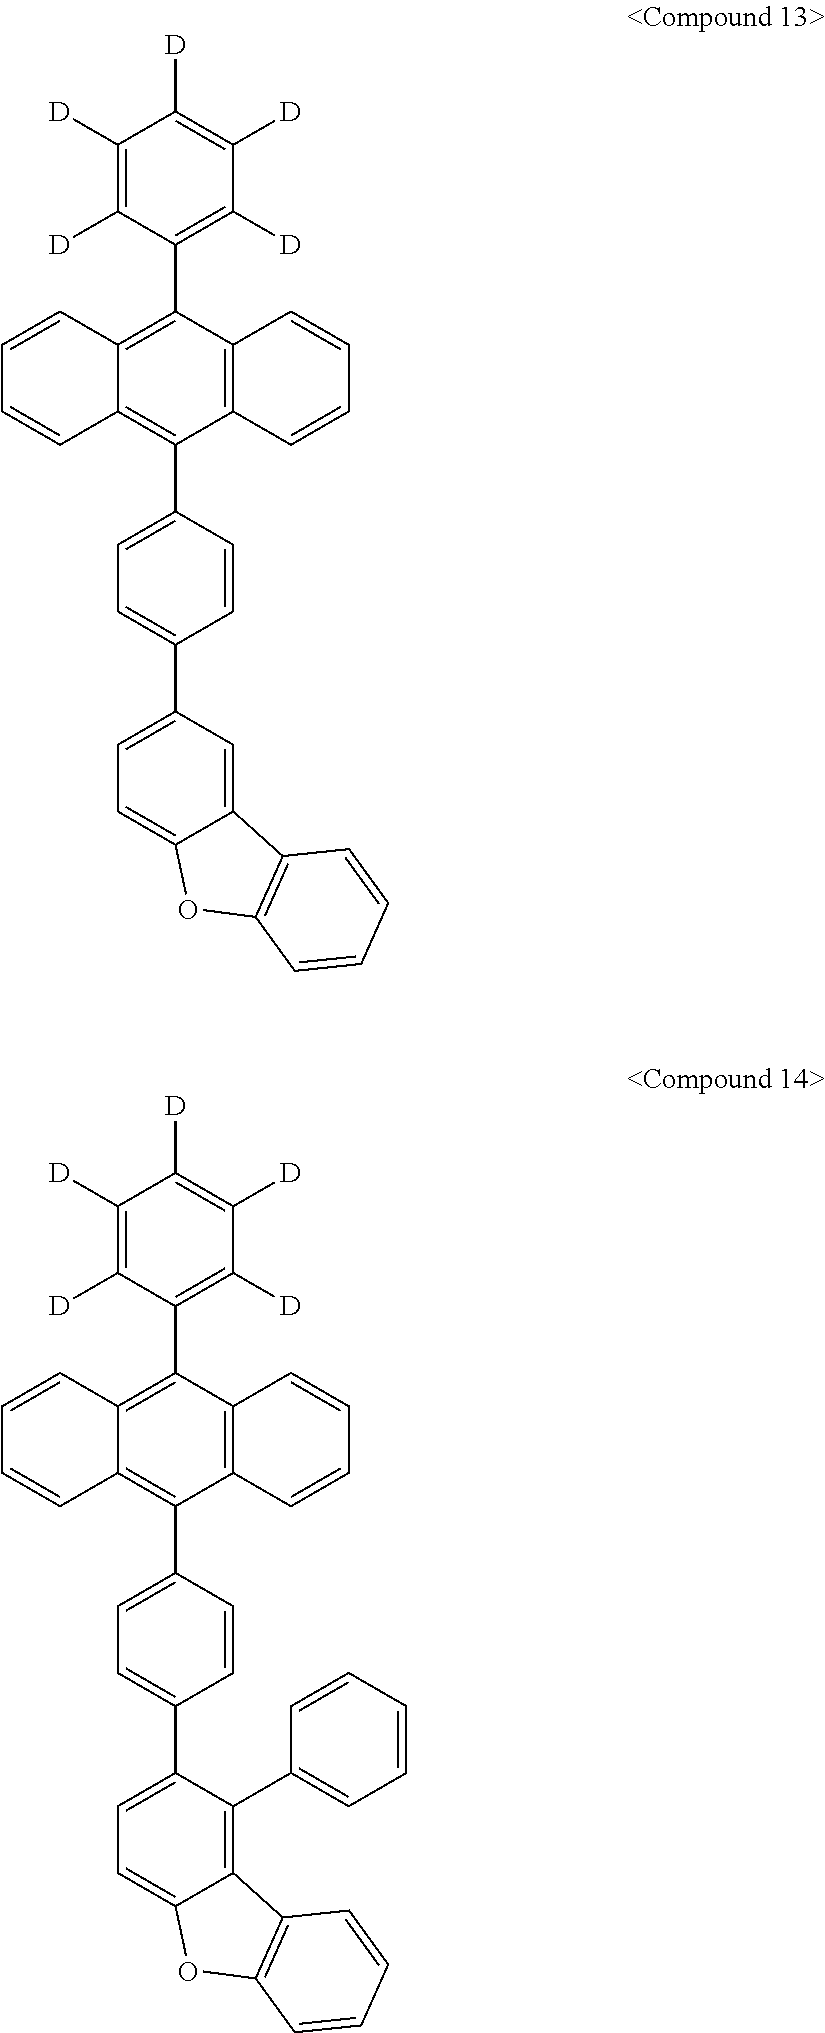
C12=C(C(C3=C([D])C([D])=C([D])C([D])=C3[D])=C3C(=C1C1=CC=C(C4=CC=C5C(=C4)C4=C(O5)C=CC=C4)C=C1)C=CC=C3)C=CC=C2.C12=C(C(C3=C([D])C([D])=C([D])C([D])=C3[D])=C3C(=C1C1=CC=C(C4=CC=C5C(=C4C4=CC=CC=C4)C4=C(O5)C=CC=C4)C=C1)C=CC=C3)C=CC=C2
